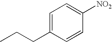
C1=CC(CCC)=CC=C1[NO2]
